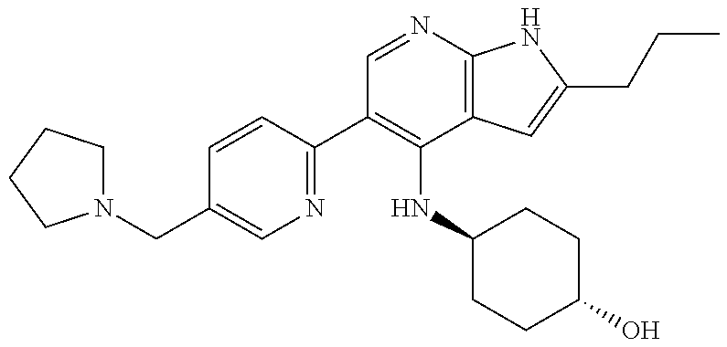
C1(C2=C(NC3CCC(O)CC3)C3=C(N=C2)NC(CCC)=C3)=NC=C(CN2CCCC2)C=C1
